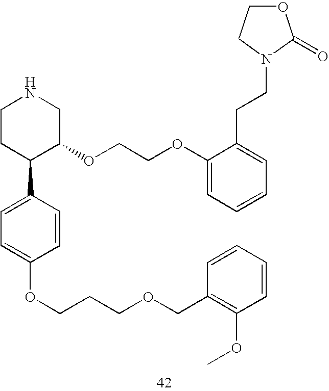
C1CC(C2=CC=C(OCCCOCC3=C(OC)C=CC=C3)C=C2)C(OCCOC2=CC=CC=C2CCN2CCOC2=O)CN1
